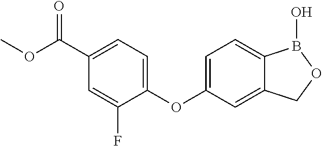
C1(C(OC)=O)=CC=C(OC2=CC=C3C(=C2)COB3O)C(F)=C1
